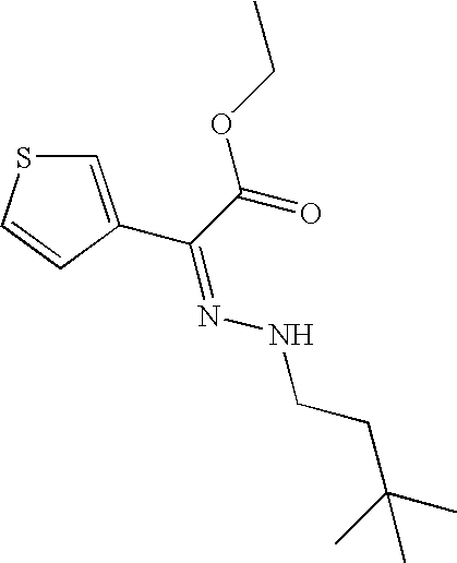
C1=C(C(C(=O)OCC)=NNCCC(C)(C)C)C=CS1
